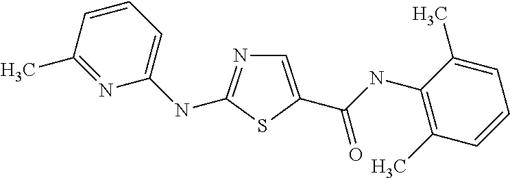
C1=C(C(NC2=C(C)C=CC=C2C)=O)SC(NC2=CC=CC(C)=N2)=N1
